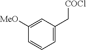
C1=C(C[COCl])C=C([MeO])C=C1
